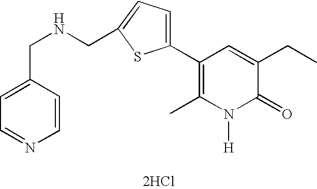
[2HCl].C1(C2=CC=C(CNCC3=CC=NC=C3)S2)=C(C)N([H])C(=O)C(CC)=C1
